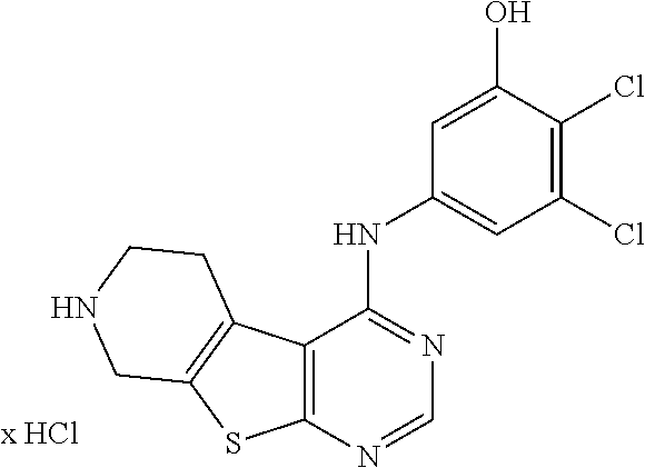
C1(Cl)=C(Cl)C(O)=CC(NC2=NC=NC3=C2C2=C(S3)CNCC2)=C1
